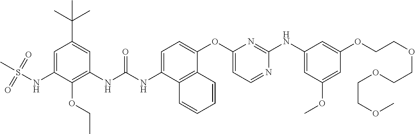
C1=C(NS(=O)(=O)C)C(OCC)=C(NC(NC2=CC=C(OC3=CC=NC(NC4=CC(OC)=CC(OCCOCCOCCOC)=C4)=N3)C3=C2C=CC=C3)=O)C=C1C(C)(C)C
